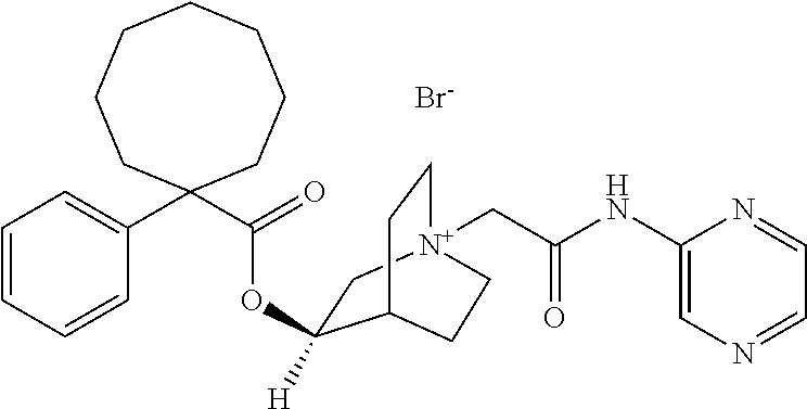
C1=CC=CC(C2(C(=O)OC3([H])C[N+]4(CC(NC5=CN=CC=N5)=O)CCC3CC4)CCCCCCC2)=C1.[Br-]
